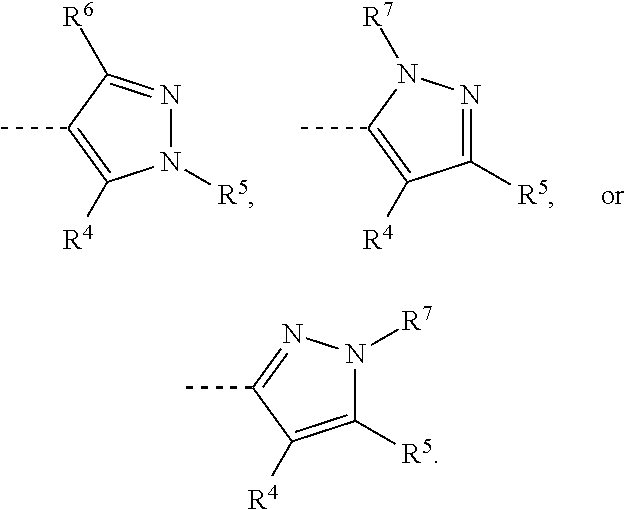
N1([R5])N=C([R6])C(C)=C1[R4].C1([R5])=NN([R7])C(C)=C1[R4].C1([R5])=C([R4])C(C)=NN1[R7]
